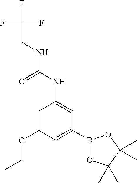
C1=C(OCC)C=C(B2OC(C)(C)C(C)(C)O2)C=C1NC(=O)NCC(F)(F)F
